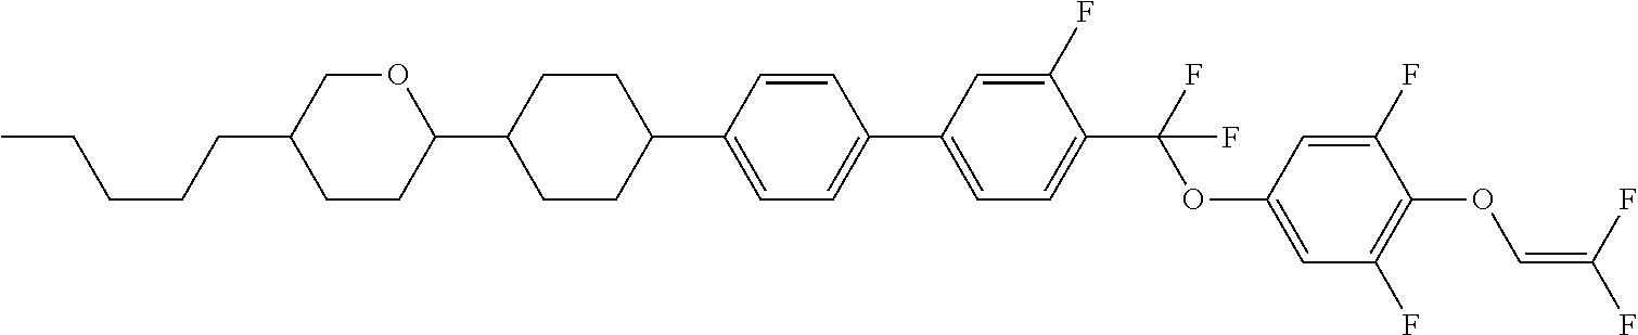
C1CC(C2CCC(C3=CC=C(C4=CC=C(C(F)(OC5=CC(F)=C(OC=C(F)F)C(F)=C5)F)C(F)=C4)C=C3)CC2)OCC1CCCCC
